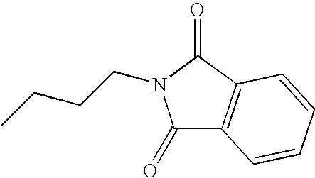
C1(=O)C2=C(C(=O)N1CCCC)C=CC=C2
